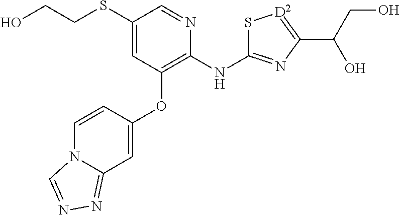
C(SC1=CC(OC2=CC3=NN=CN3C=C2)=C(NC2=NC(C(CO)O)=[D2]S2)N=C1)CO
